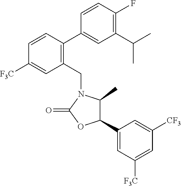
C1(CN2C(C)C(C3=CC([F3C])=CC([CF3])=C3)OC2=O)=C(C2=CC(C(C)C)=C(F)C=C2)C=CC([F3C])=C1
